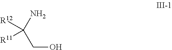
[R12]C([R11])(CO)N
